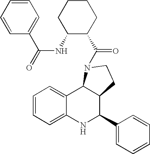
C1=CC=C2C(=C1)C1C(C(C3=CC=CC=C3)N2)CCN1C(=O)C1C(NC(=O)C2=CC=CC=C2)CCCC1
